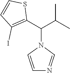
C1(C(C(C)C)N2C=CN=C2)=C(I)C=CS1
